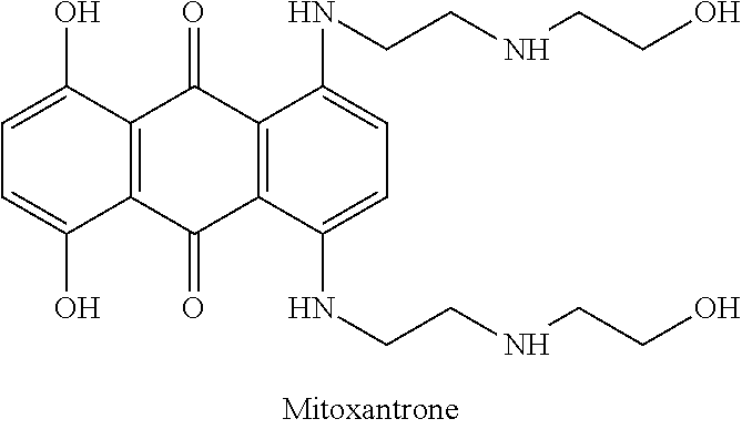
C12=C(C(=O)C3=C(C1=O)C(NCCNCCO)=CC=C3NCCNCCO)C(O)=CC=C2O
